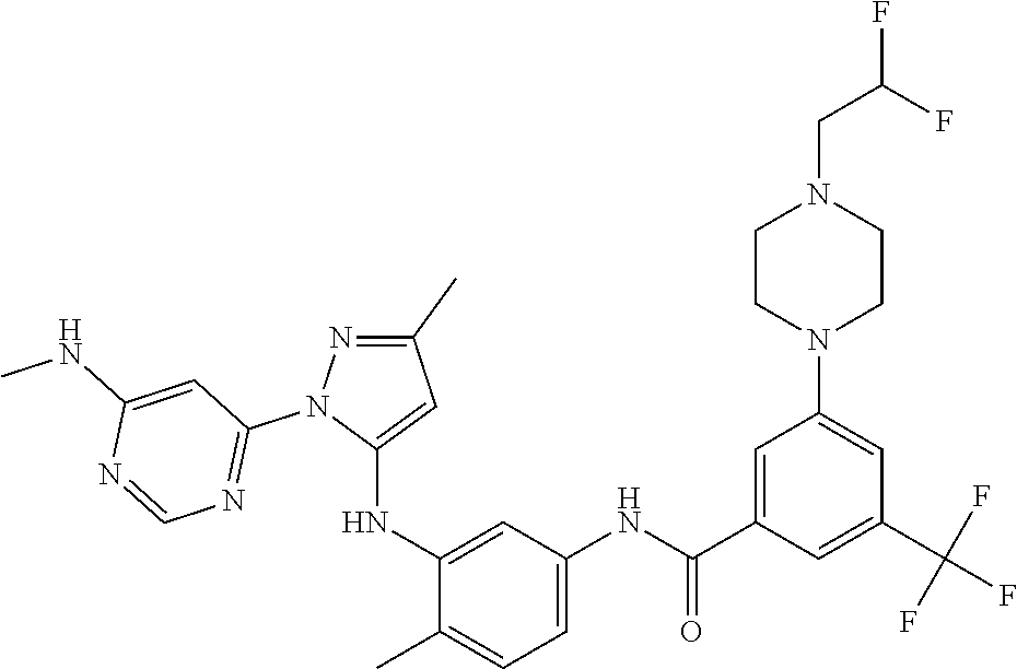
C1(C)=NN(C2=NC=NC(NC)=C2)C(NC2=CC(NC(C3=CC(N4CCN(CC(F)F)CC4)=CC(C(F)(F)F)=C3)=O)=CC=C2C)=C1
